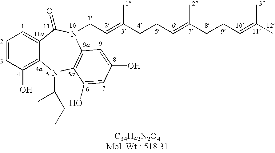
C1=CC(O)=C2C(=C1)C(=O)N(CC=C(CCC=C(CCC=C(C)C)C)C)C1=C(N2C(C)CC)C(O)=CC(O)=C1
